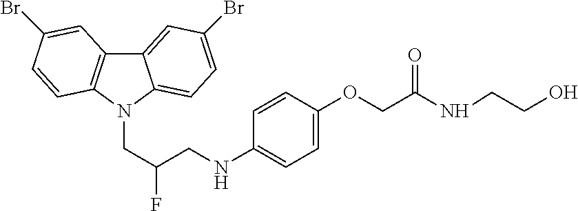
C12=CC(Br)=CC=C1N(CC(CNC1=CC=C(OCC(NCCO)=O)C=C1)F)C1=C2C=C(Br)C=C1
